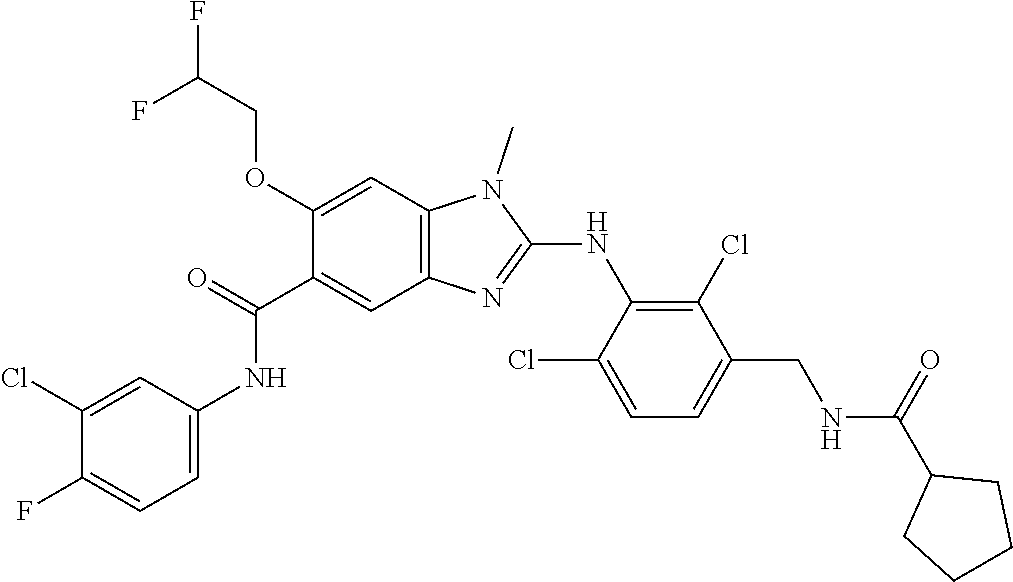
C1(Cl)=CC(NC(C2=CC3=C(C=C2OCC(F)F)N(C)C(NC2=C(Cl)C(CNC(C4CCCC4)=O)=CC=C2Cl)=N3)=O)=CC=C1F
